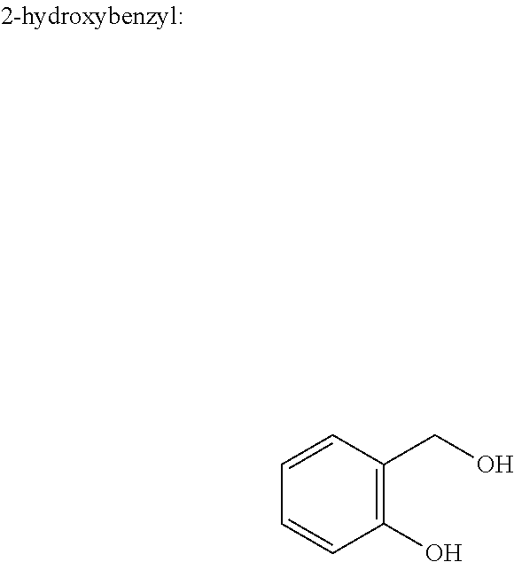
C1=CC(CO)=C(O)C=C1
